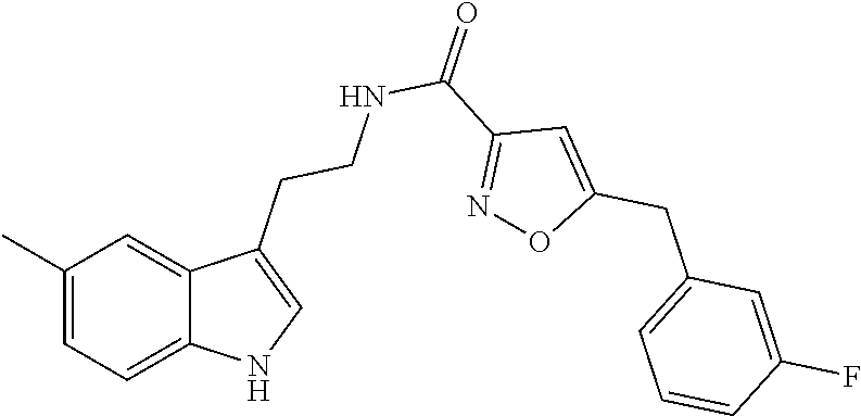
C1(C)=CC=C2C(=C1)C(CCNC(C1=NOC(CC3=CC=CC(F)=C3)=C1)=O)=CN2
